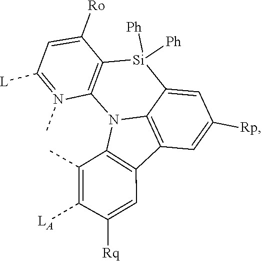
C12=C(N3C4=C(C5=C3C(C)=C([LA])C([Rq])=C5)C=C([Rp])C=C4[Si]1([Ph])[Ph])N(C)=C([L])C=C2[Ro]
